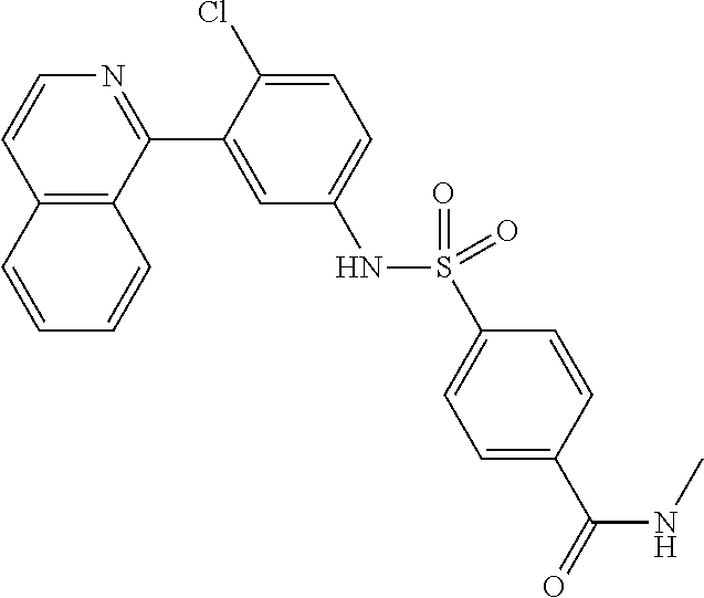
C12=C(C(C3=CC(NS(C4=CC=C(C(=O)NC)C=C4)(=O)=O)=CC=C3Cl)=NC=C1)C=CC=C2
